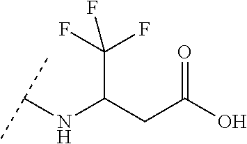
C(C(CC(O)=O)NC(C)C)(F)(F)F
